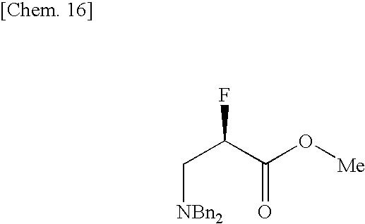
C([NBn2])C(C(=O)O[Me])F
